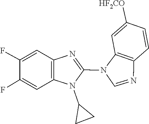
C1=CC2=C(C=C1[HF2CO])N(C1=NC3=C(N1C1CC1)C=C(F)C(F)=C3)C=N2
